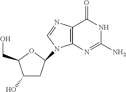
C1(O)CC(N2C3=C(C(=O)NC(N)=N3)N=C2)OC1CO
